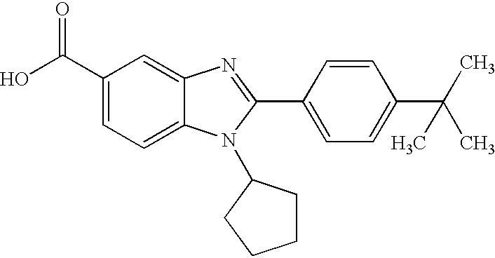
C1(C(O)=O)=CC=C2C(=C1)N=C(C1=CC=C(C(C)(C)C)C=C1)N2C1CCCC1
